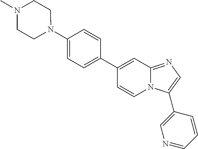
C1(C2=CC=C(N3CCN(C)CC3)C=C2)=CC2=NC=C(C3=CN=CC=C3)N2C=C1
